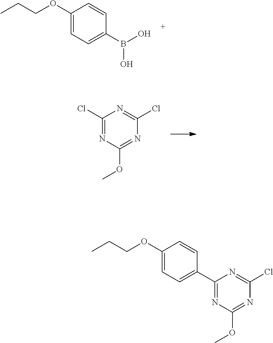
C1(C2=CC=C(OCCC)C=C2)=NC(OC)=NC(Cl)=N1.B(O)(O)C1=CC=C(OCCC)C=C1.C1(Cl)=NC(OC)=NC(Cl)=N1
